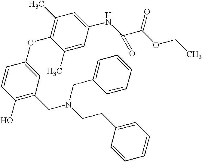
C1=CC(O)=C(CN(CCC2=CC=CC=C2)CC2=CC=CC=C2)C=C1OC1=C(C)C=C(NC(C(OCC)=O)=O)C=C1C
